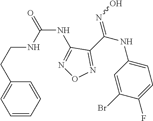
C(NC1=NON=C1C(NC1=CC=C(F)C(Br)=C1)=NO)(=O)NCCC1=CC=CC=C1
